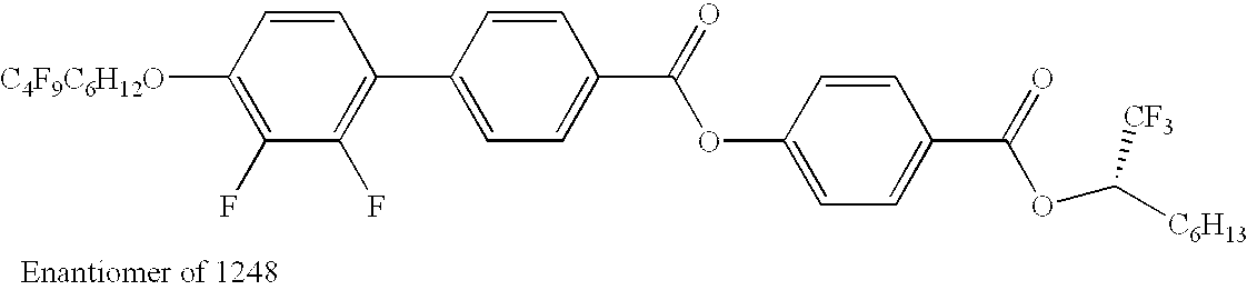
C1([C4F9C6H12O])=C(F)C(F)=C(C2=CC=C(C(=O)OC3=CC=C(C(=O)OC([C6H13])[CF3])C=C3)C=C2)C=C1
